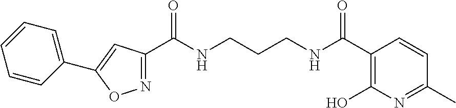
N1=C(C(NCCCNC(C2=C(O)N=C(C)C=C2)=O)=O)C=C(C2=CC=CC=C2)O1
